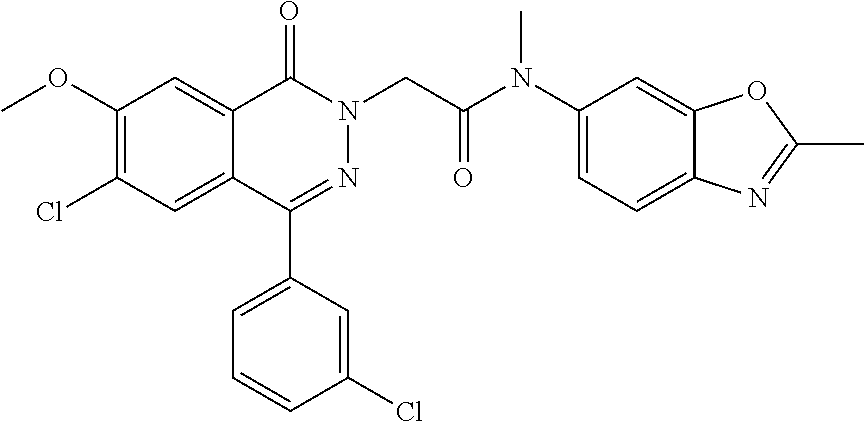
C1(OC)=C(Cl)C=C2C(=C1)C(=O)N(CC(N(C1=CC=C3C(=C1)OC(C)=N3)C)=O)N=C2C1=CC=CC(Cl)=C1
